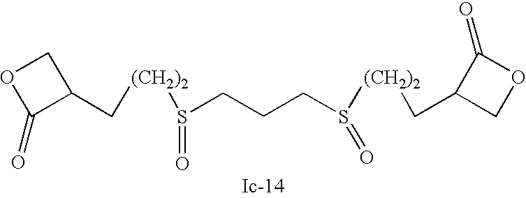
C1(C[(CH2)2]S(CCCS([(CH2)2]CC2COC2=O)=O)=O)COC1=O
